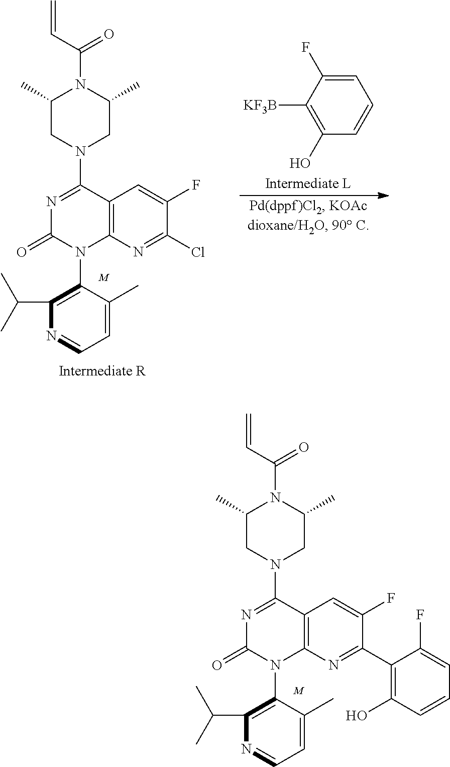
[M].N1=C(N2CC(C)N(C(C=C)=O)C(C)C2)C2=C(N(C3=C(C(C)C)N=CC=C3C)C1=O)N=C(Cl)C(F)=C2.C1=C(F)C([KF3B])=C(O)C=C1.[M].N1=C(N2CC(C)N(C(C=C)=O)C(C)C2)C2=C(N(C3=C(C(C)C)N=CC=C3C)C1=O)N=C(C1=C(O)C=CC=C1F)C(F)=C2
